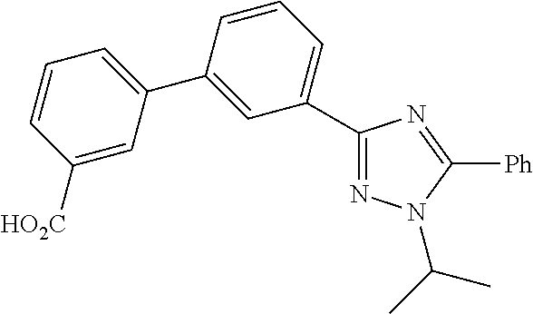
C1(C2=CC=CC([HO2C])=C2)=CC(C2=NN(C(C)C)C([Ph])=N2)=CC=C1
